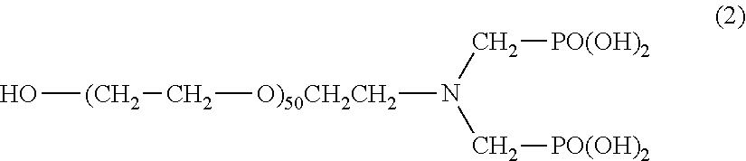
C(N(C[PO(OH)2])[O)50CH2CH2]C[(CH2]O)[PO(OH)2]
